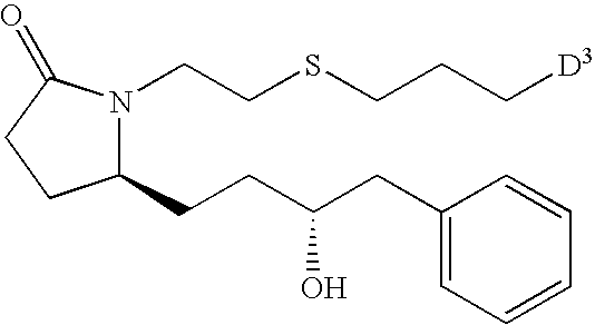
C1(CCC(CC2=CC=CC=C2)O)N(CCSCCC[D3])C(=O)CC1
